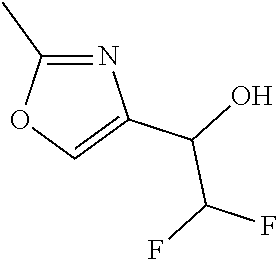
N1=C(C)OC=C1C(O)C(F)F
